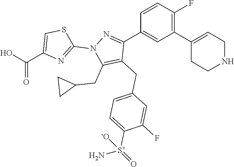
C1(C2=CCNCC2)=C(F)C=CC(C2=NN(C3=NC(C(O)=O)=CS3)C(CC3CC3)=C2CC2=CC=C([S+](N)(=O)[-O])C(F)=C2)=C1
